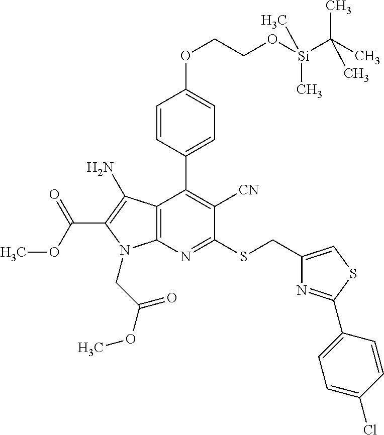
C12=C(N=C(SCC3=CSC(C4=CC=C(Cl)C=C4)=N3)C([CN])=C1C1=CC=C(OCCO[Si](C(C)(C)C)(C)C)C=C1)N(CC(OC)=O)C(C(OC)=O)=C2N
